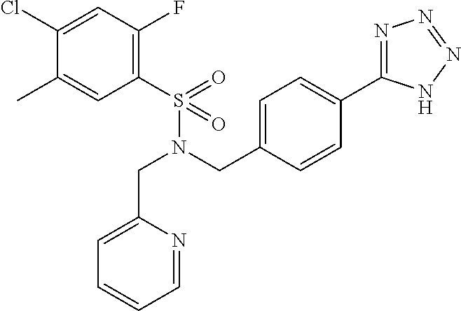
C1(Cl)=CC(F)=C(S(N(CC2=CC=C(C3=NN=NN3)C=C2)CC2=CC=CC=N2)(=O)=O)C=C1C
